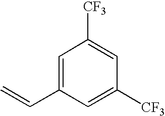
C1=C(C=C)C=C([CF3])C=C1[CF3]
